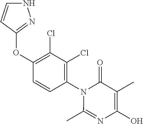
C1(Cl)=C(OC2=NNC=C2)C=CC(N2C(C)=NC(O)=C(C)C2=O)=C1Cl
